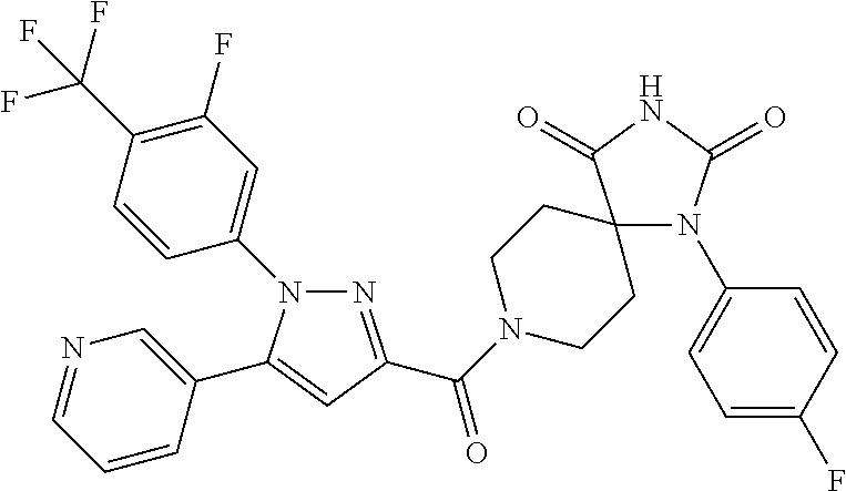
N1(C2=CC(F)=C(C(F)(F)F)C=C2)N=C(C(=O)N2CCC3(CC2)N(C2=CC=C(F)C=C2)C(=O)NC3=O)C=C1C1=CN=CC=C1
